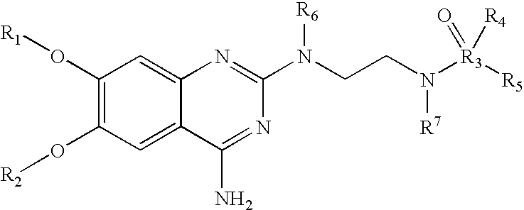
C1(O[R1])=C(O[R2])C=C2C(=C1)N=C(N(CCN([R3]([R5])(=O)[R4])[R7])[R6])N=C2N
